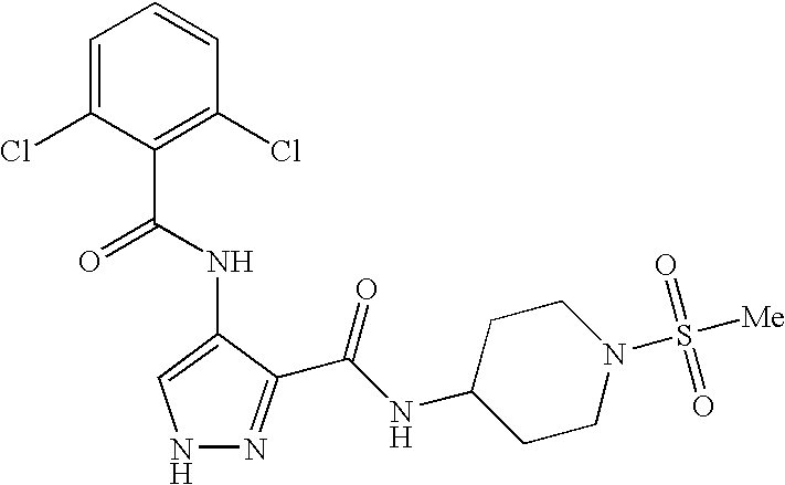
C1=C(Cl)C(C(NC2=CNN=C2C(NC2CCN(S([Me])(=O)=O)CC2)=O)=O)=C(Cl)C=C1
